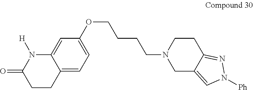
C1CC2=CC=C(OCCCCN3CC4=CN([Ph])N=C4CC3)C=C2N([H])C1=O
